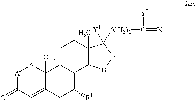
[A]1C(=O)C=C2C(C)([A]1)C1C(C([R1])C2)C2C(C)(CC1)C([(CH2)2]C(=[X])[Y2])([Y1])BB2
